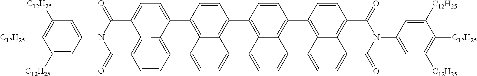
C1(=O)C2=CC=C3C4=C(C=CC(=C24)C(=O)N1C1=CC([C12H25])=C([C12H25])C([C12H25])=C1)C1=CC=C2C4=C(C=CC3=C41)C1=C3C4=C(C=C1)C1=C5C6=C(C=C1)C(=O)N(C1=CC([C12H25])=C([C12H25])C([C12H25])=C1)C(=O)C6=CC=C5C4=CC=C23
